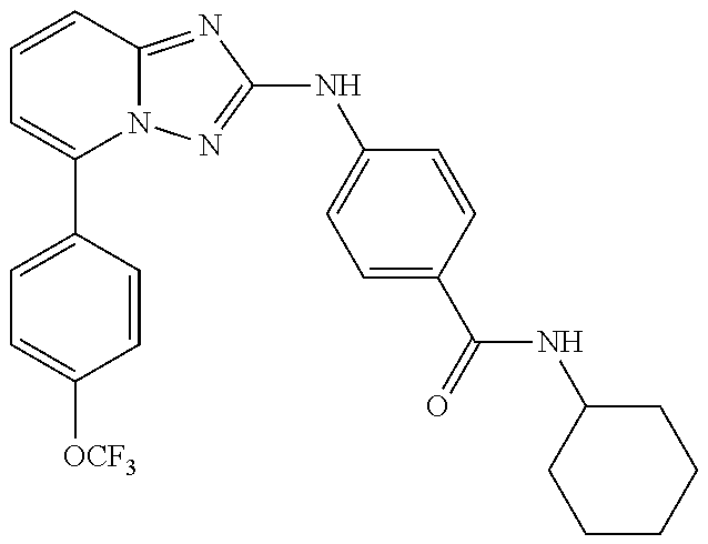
C1(C2=CC=C([OCF3])C=C2)=CC=CC2=NC(NC3=CC=C(C(NC4CCCCC4)=O)C=C3)=NN12
